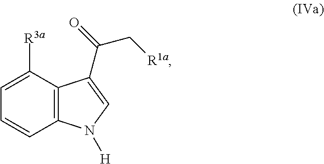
C12=C(C([R3a])=CC=C1)C(C(=O)C[R1a])=CN2[H]
